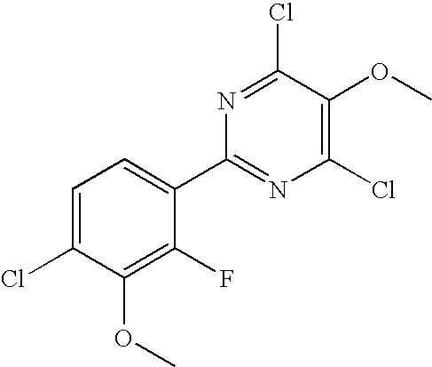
C1(Cl)=C(OC)C(Cl)=NC(C2=CC=C(Cl)C(OC)=C2F)=N1
